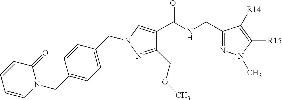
C1=CN(CC2=CC=C(CN3C=C(C(NCC4=NN(C)C([R15])=C4[R14])=O)C(COC)=N3)C=C2)C(=O)C=C1
